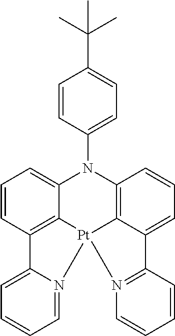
C12=C3C(=CC=C1)N(C1=CC=C(C(C)(C)C)C=C1)C1=C4C(=CC=C1)C1=N(C=CC=C1)[Pt]34N1=CC=CC=C21
